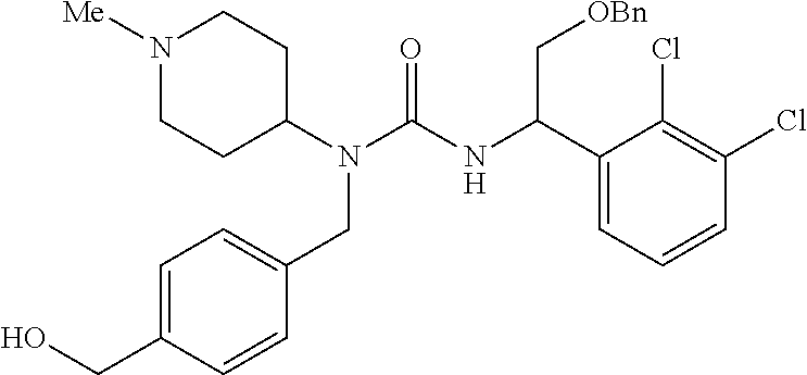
N1([Me])CCC(N(C(NC(C2=CC=CC(Cl)=C2Cl)C[OBn])=O)CC2=CC=C(CO)C=C2)CC1
